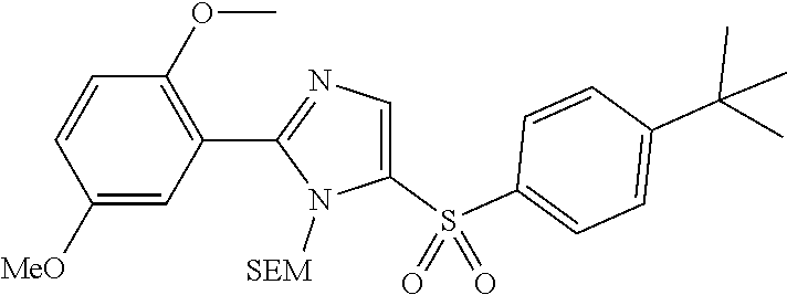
C1([MeO])=CC(C2=NC=C(S(C3=CC=C(C(C)(C)C)C=C3)(=O)=O)N2[SEM])=C(OC)C=C1
